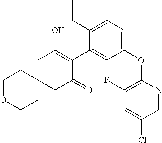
C1C2(CC(=O)C(C3=CC(OC4=C(F)C=C(Cl)C=N4)=CC=C3CC)=C1O)CCOCC2
